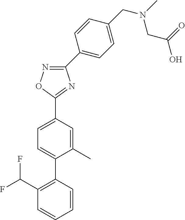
N1=C(C2=CC=C(CN(C)CC(O)=O)C=C2)N=C(C2=CC=C(C3=C(C(F)F)C=CC=C3)C(C)=C2)O1
